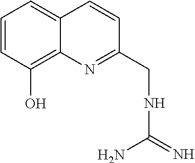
C1=CC(O)=C2C(=C1)C=CC(CNC(N)=N)=N2
